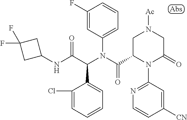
C1(NC(C(N(C(=O)C2N(C3=NC=CC([CN])=C3)C(=O)CN([Ac])C2)C2=CC=CC(F)=C2)C2=CC=CC=C2Cl)=O)CC(F)(F)C1
